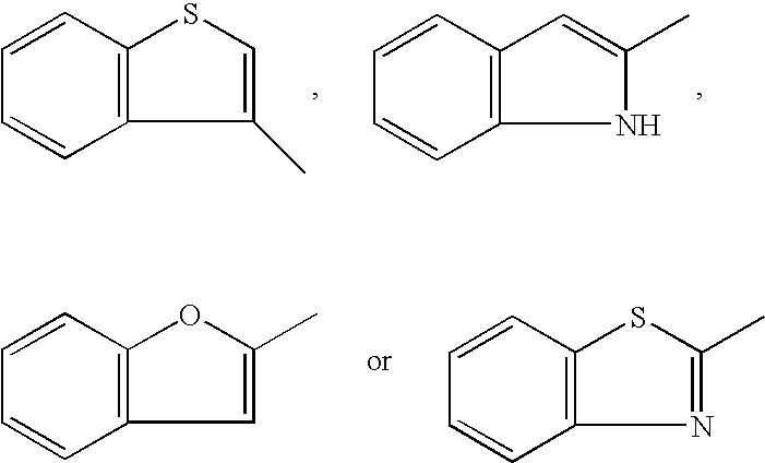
C1=CC=CC2=C1SC=C2C.C1=CC=CC2=C1C=C(C)N2.C1=CC=CC2=C1OC(C)=C2.C1=CC=CC2=C1SC(C)=N2
